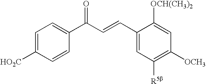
C1=C([HO2C])C=CC(C(C=CC2=CC([R5b])=C([OCH3])C=C2[OCH(CH3)2])=O)=C1
